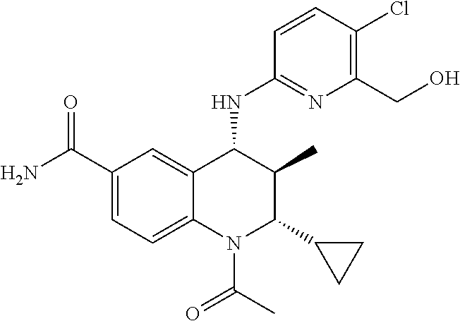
C12=CC(C(N)=O)=CC=C1N(C(C)=O)C(C1CC1)C(C)C2NC1=NC(CO)=C(Cl)C=C1
